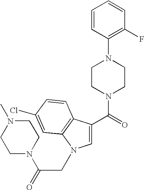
C1=CC(N2CCN(C(=O)C3=CN(CC(=O)N4CCN(C)CC4)C4=C3C=CC(Cl)=C4)CC2)=C(F)C=C1
